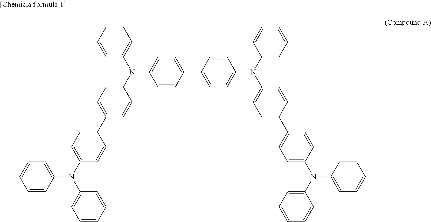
C1(N(C2=CC=CC=C2)C2=CC=C(C3=CC=C(N(C4=CC=CC=C4)C4=CC=CC=C4)C=C3)C=C2)=CC=C(C2=CC=C(N(C3=CC=C(C4=CC=C(N(C5=CC=CC=C5)C5=CC=CC=C5)C=C4)C=C3)C3=CC=CC=C3)C=C2)C=C1
